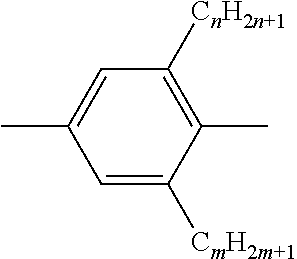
C1=C([CmH2m+1])C(C)=C([CnH2n+1])C=C1C
